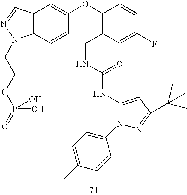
C12=C(C=CC(OC3=C(CNC(NC4=CC(C(C)(C)C)=NN4C4=CC=C(C)C=C4)=O)C=C(F)C=C3)=C1)N(CCOP(=O)(O)O)N=C2
